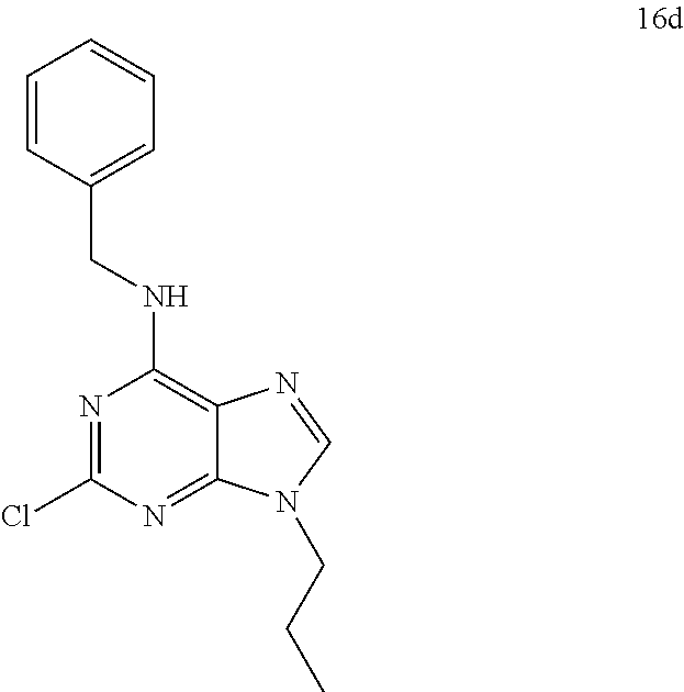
N1=C(Cl)N=C2C(=C1NCC1=CC=CC=C1)N=CN2CCC
